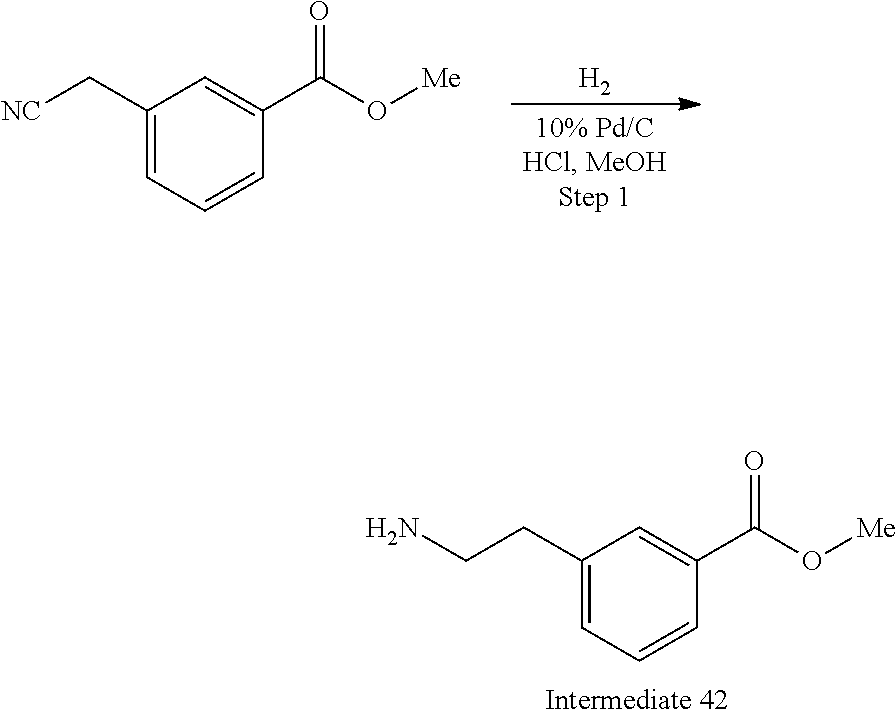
C1=C(C[NC])C=C(C(=O)O[Me])C=C1.[H2].C1=C(CCN)C=C(C(=O)O[Me])C=C1
